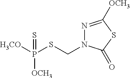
P([OCH3])(SCN1N=C([OCH3])SC1=O)([H3CO])=S
